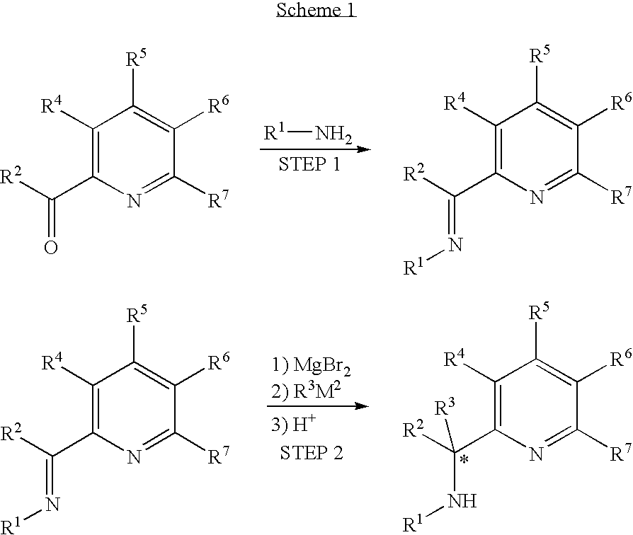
C1([R4])=C(C([R2])=O)N=C([R7])C([R6])=C1[R5].[R1]N.C1([R4])=C(C([R2])=N[R1])N=C([R7])C([R6])=C1[R5].C1([R4])=C(C(=N[R1])[R2])N=C([R7])C([R6])=C1[R5].C1([R4])=C(C([R2])(N[R1])[R3])N=C([R7])C([R6])=C1[R5]
